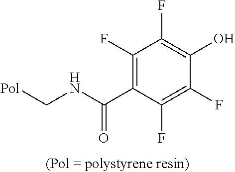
FC1=C(C(NC[Pol])=O)C(F)=C(F)C(O)=C1F
